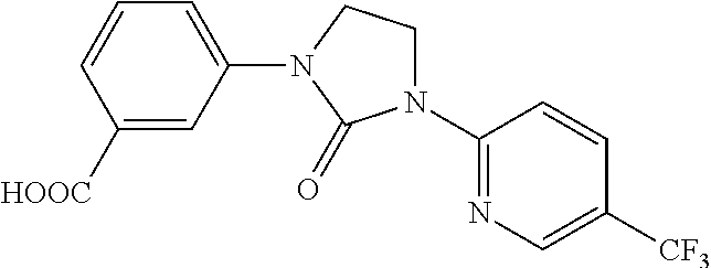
C1([HOOC])=CC(N2CCN(C3=NC=C([CF3])C=C3)C2=O)=CC=C1
